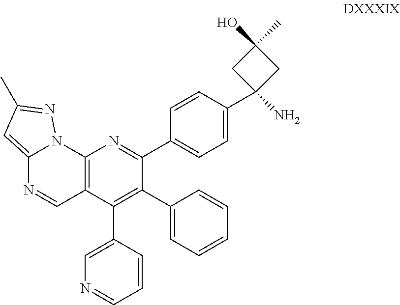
C12=CC(C)=NN1C1=C(C=N2)C(C2=CN=CC=C2)=C(C2=CC=CC=C2)C(C2=CC=C(C3(N)CC(O)(C)C3)C=C2)=N1
